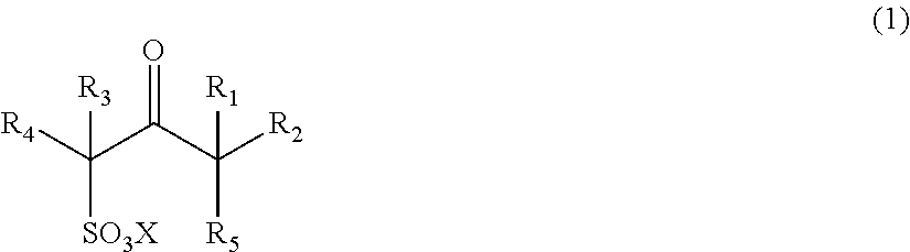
[R4]C(C(C([R2])([R5])[R1])=O)([SO3X])[R3]
